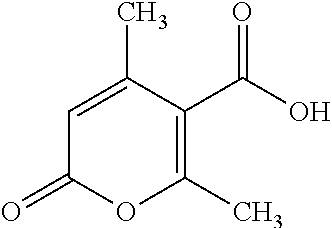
C1=C(C)C(C(O)=O)=C(C)OC1=O
